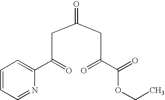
C1=CC=NC(C(=O)CC(CC(C(=O)OCC)=O)=O)=C1
